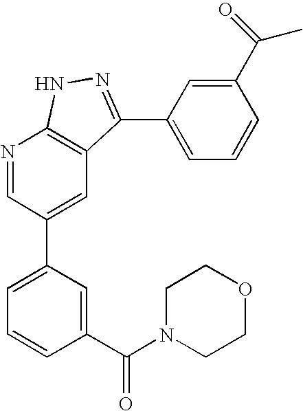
N1=CC(C2=CC=CC(C(N3CCOCC3)=O)=C2)=CC2=C1NN=C2C1=CC=CC(C(C)=O)=C1
